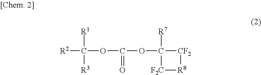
[R2]C(OC(OC1([R7])[CF2][R8][F2C]1)=O)([R1])[R3]
